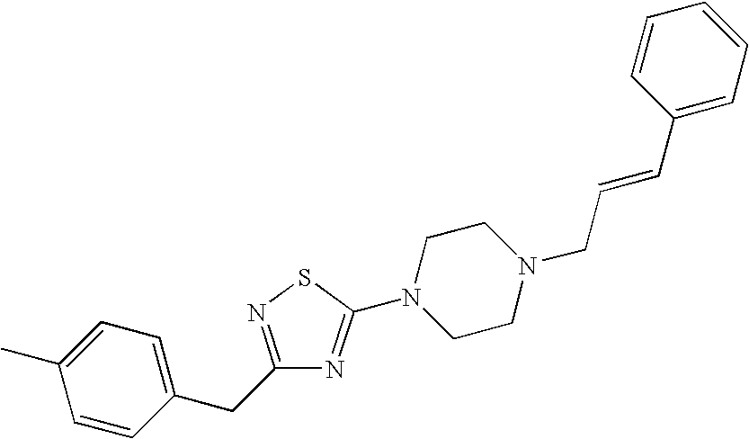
C1=CC(CC2=NSC(N3CCN(CC=CC4=CC=CC=C4)CC3)=N2)=CC=C1C
